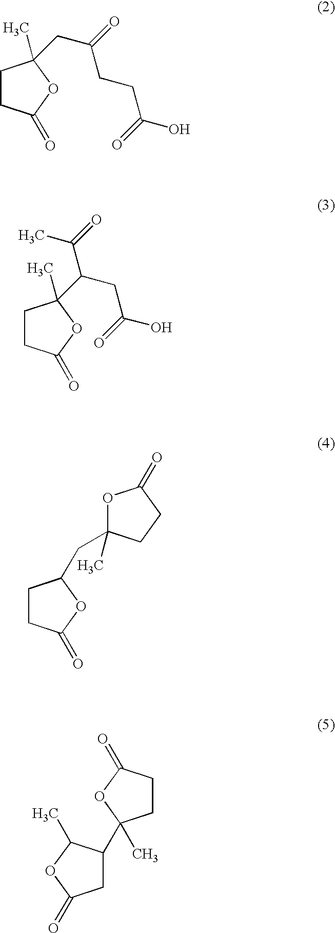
C1CC(=O)OC1(CC(CCC(O)=O)=O)C.C1CC(=O)OC1(C(CC(O)=O)C(=O)C)C.C1CC(=O)OC1CC1(C)OC(=O)CC1.C1C(=O)OC(C)C1C1(C)CCC(=O)O1
